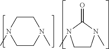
CN1CCN(C)CC1.CN1CCN(C)C1=O
